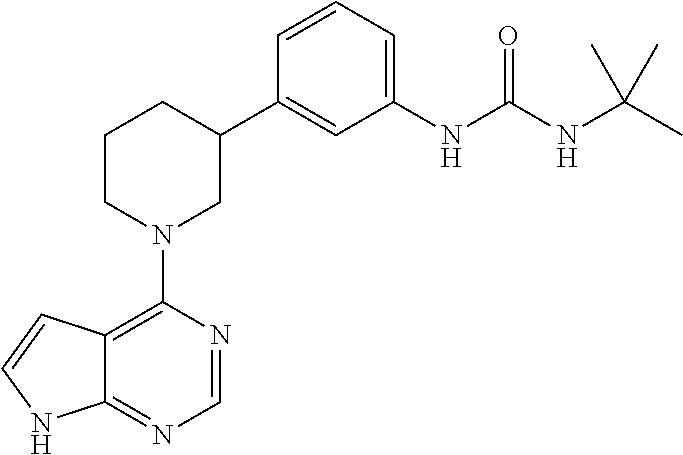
C12=C(N3CC(C4=CC(NC(NC(C)(C)C)=O)=CC=C4)CCC3)N=CN=C1NC=C2
